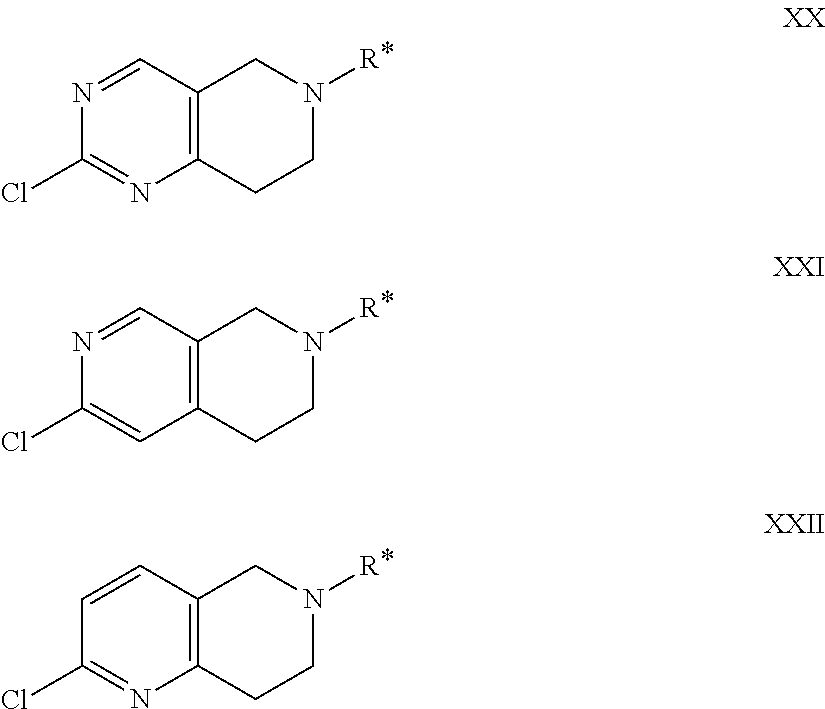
C12=C(CCN([R])C1)N=C(Cl)N=C2.C12=C(CCN([R])C1)C=C(Cl)N=C2.C12=C(CCN([R])C1)N=C(Cl)C=C2
